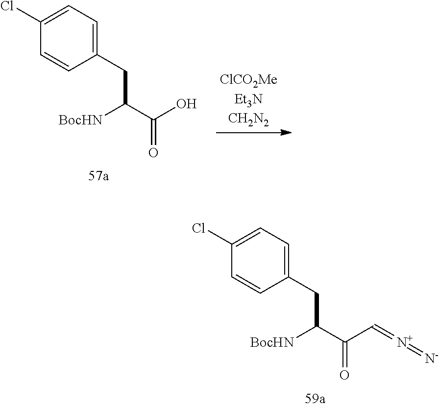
C1(CC(C(=O)C=[N+]=[N-])[BocHN])=CC=C(Cl)C=C1.C1(CC(C(=O)O)[BocHN])=CC=C(Cl)C=C1
